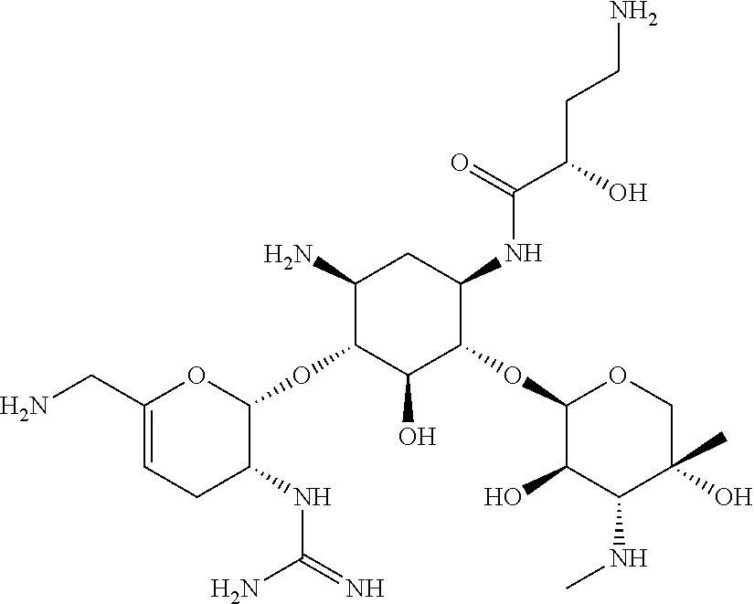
C1(CN)=CCC(NC(=N)N)C(OC2C(O)C(OC3C(O)C(NC)C(C)(O)CO3)C(NC(C(O)CCN)=O)CC2N)O1
